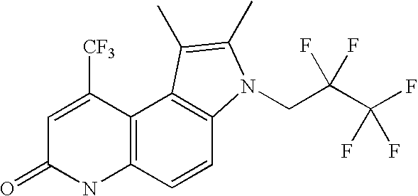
C1=C([CF3])C2=C(NC1=O)C=CC1=C2C(C)=C(C)N1CC(C(F)(F)F)(F)F
